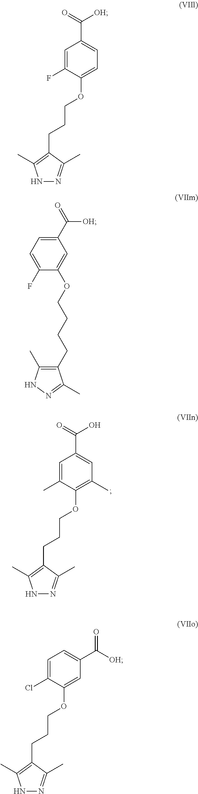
O=C(O)C1=CC(C)=C(OCCCC2=C(C)NN=C2C)C(C)=C1.C1=C(C([OH])=O)C=C(OCCCC2=C(C)NN=C2C)C(Cl)=C1.O=C([OH])C1=CC=C(OCCCC2=C(C)NN=C2C)C(F)=C1.O=C(C1=CC=C(F)C(OCCCCC2=C(C)NN=C2C)=C1)[OH]
